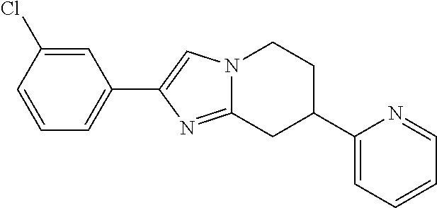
N12C(=NC(C3=CC=CC(Cl)=C3)=C1)CC(C1=CC=CC=N1)CC2
